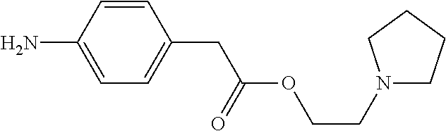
C1=CC(N)=CC=C1CC(OCCN1CCCC1)=O
